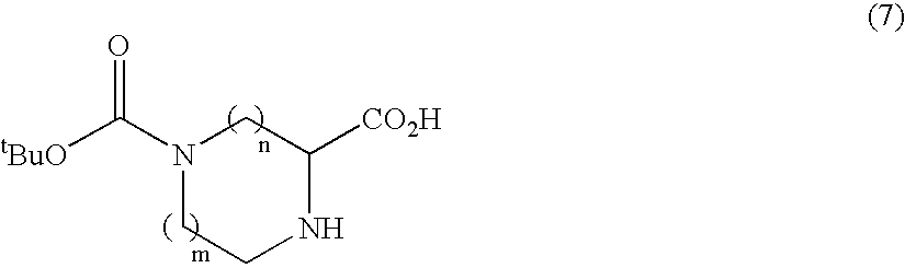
[tBuO]C(N1CC([CO2H])NCC1)=O
